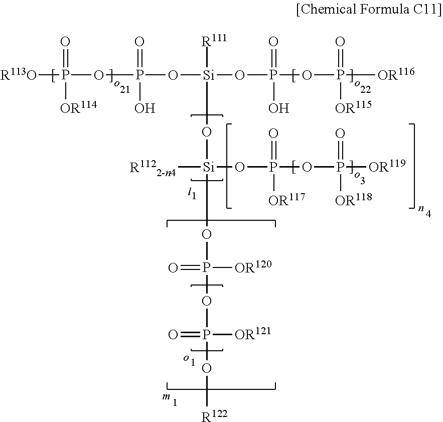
[R113O]P(OP(O[Si](OP(OP([OR116])(=O)[OR115])(=O)O)([R111])O[Si](OP(OP(O[R122])(=O)[OR121])([OR120])=O)(OP(OP([OR119])(=O)[OR118])(=O)[OR117])[R1122-n4])(=O)O)(=O)[OR114]
